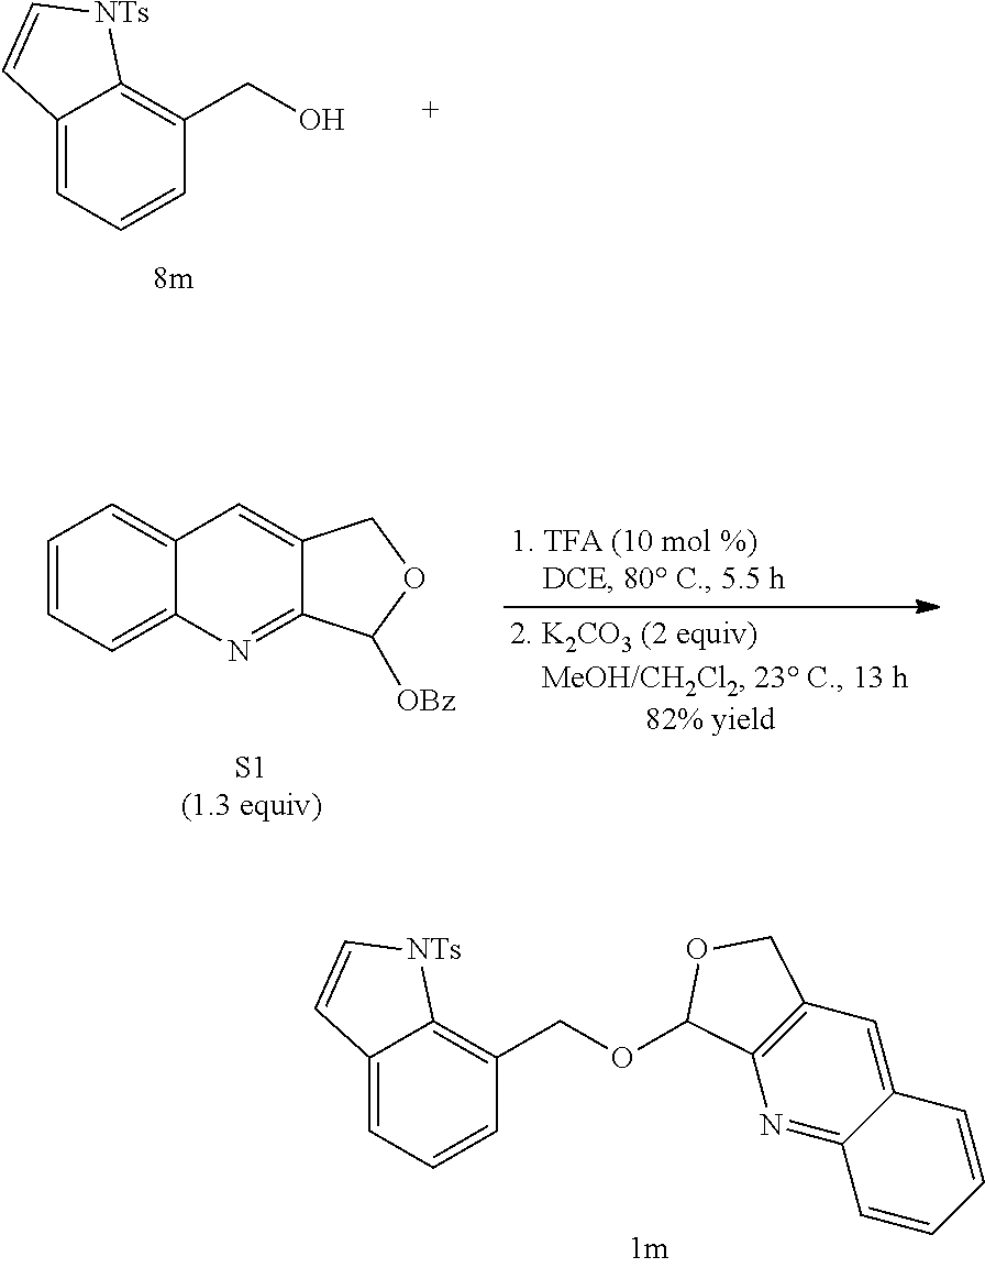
C12=CC=CC(CO)=C1[NTs]C=C2.C1=CC=C2C(=C1)C=C1C(=N2)C([OBz])OC1.C12=CC=CC(COC3C4=C(C=C5C(=N4)C=CC=C5)CO3)=C1[NTs]C=C2
